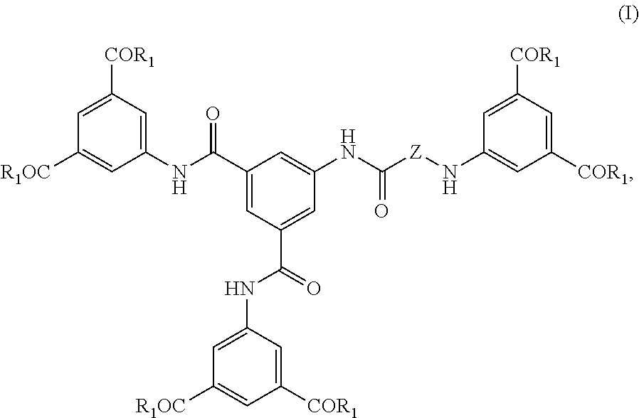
C1(NC(C2=CC(C(=O)NC3=CC([R1OC])=CC([COR1])=C3)=CC(NC(=O)[Z]NC3=CC([COR1])=CC([COR1])=C3)=C2)=O)=CC([COR1])=CC([R1OC])=C1
